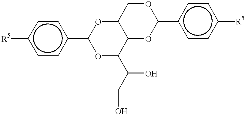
[R5]c1ccc(C2OC3C(C(C(O)CO)O2)OC(c2ccc([R5])cc2)OC3)cc1
